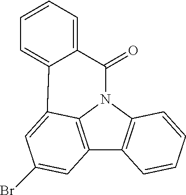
C12=C3N(C4=C1C=CC=C4)C(=O)C1=CC=CC=C1C3=CC(Br)=C2
